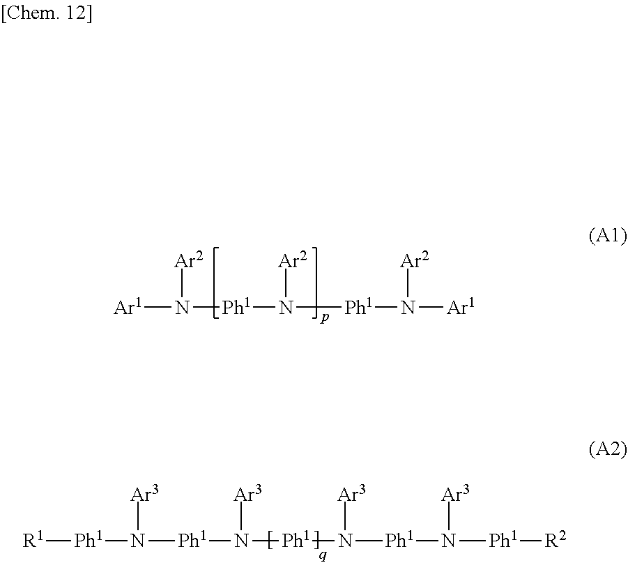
[Ar1]N([Ph1]N([Ar2])[Ph1]N([Ar1])[Ar2])[Ar2].[R1][Ph1]N([Ph1]N([Ph1]N([Ph1]N([Ph1][R2])[Ar3])[Ar3])[Ar3])[Ar3]
